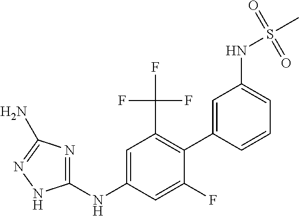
C1(NC2=CC(C(F)(F)F)=C(C3=CC(NS(C)(=O)=O)=CC=C3)C(F)=C2)=NC(N)=NN1
